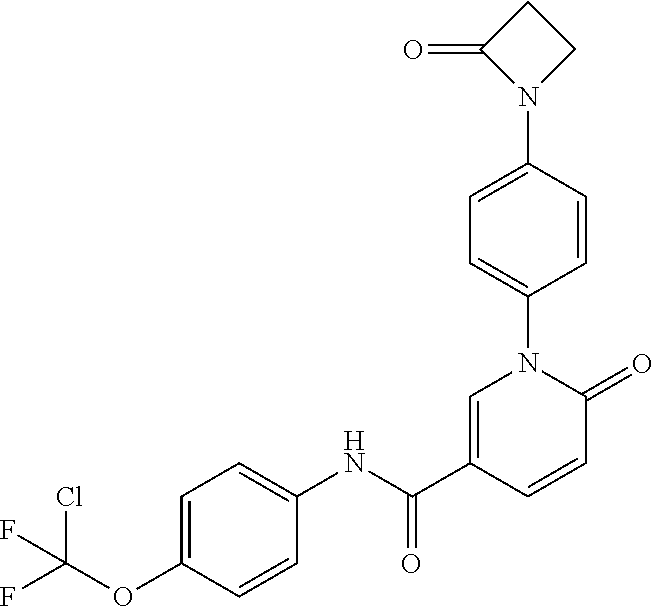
C1=C(C(NC2=CC=C(OC(F)(Cl)F)C=C2)=O)C=CC(=O)N1C1=CC=C(N2CCC2=O)C=C1
